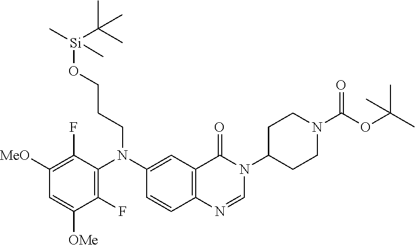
C1(F)=C(N(C2=CC3=C(C=C2)N=CN(C2CCN(C(OC(C)(C)C)=O)CC2)C3=O)CCCO[Si](C(C)(C)C)(C)C)C(F)=C([MeO])C=C1[OMe]
